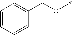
C1=CC=CC(CO*)=C1
